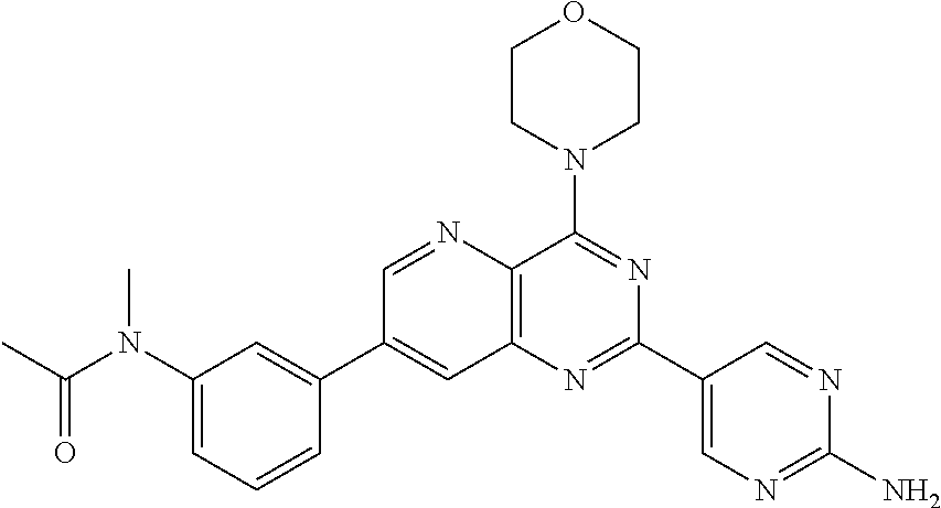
C1(N(C(C)=O)C)=CC=CC(C2=CC3=C(N=C2)C(N2CCOCC2)=NC(C2=CN=C(N)N=C2)=N3)=C1
